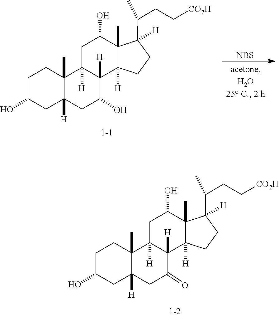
C1C2([H])C(C)(CCC1O)C1([H])CC(O)C3(C)C(C(CC[CO2H])C)([H])CCC3([H])C1([H])C(O)C2.[NBS].C1C2([H])C(C)(CCC1O)C1([H])CC(O)C3(C)C(C(CC[CO2H])C)([H])CCC3([H])C1([H])C(=O)C2
